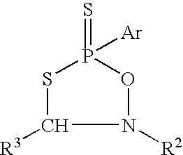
C1([R3])SP(=S)([Ar])ON1[R2]
